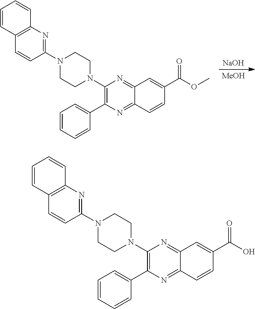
C1(N2CCN(C3=NC4=C(C=C3)C=CC=C4)CC2)=C(C2=CC=CC=C2)N=C2C(=N1)C=C(C(=O)OC)C=C2.[MeOH].[NaOH].C1(N2CCN(C3=NC4=C(C=C3)C=CC=C4)CC2)=C(C2=CC=CC=C2)N=C2C(=N1)C=C(C(=O)O)C=C2
